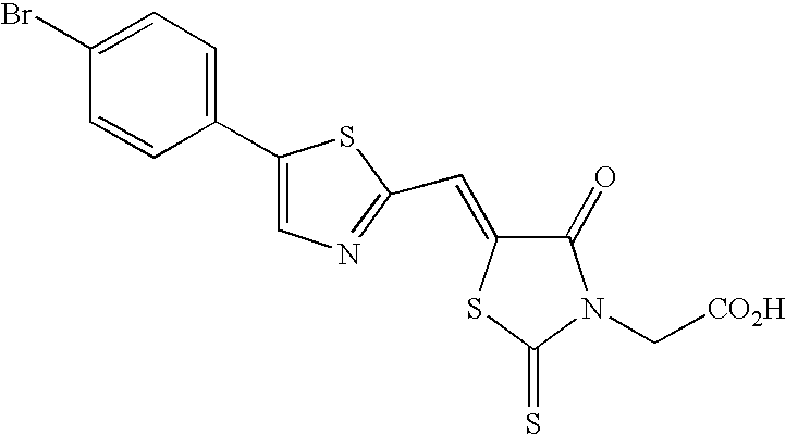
C1(Br)=CC=C(C2=CN=C(C=C3C(=O)N(C[CO2H])C(=S)S3)S2)C=C1
